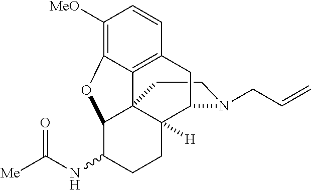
C1CN(CC=C)C2C3([H])C14C1=C(C=CC([MeO])=C1OC4C(NC([Me])=O)CC3)C2
